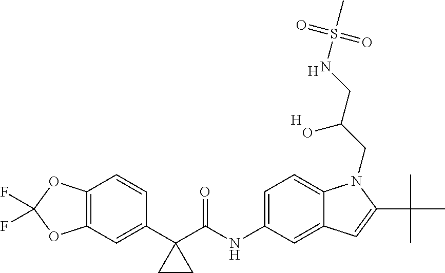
C12=C(C=C(C3(C(NC4=CC=C5C(=C4)C=C(C(C)(C)C)N5CC(CNS(C)(=O)=O)O)=O)CC3)C=C1)OC(F)(F)O2.[H].[H]
